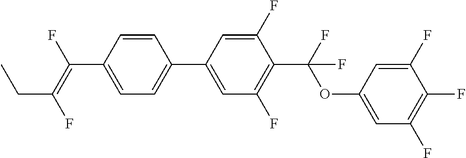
C(C1=CC=C(C2=CC(F)=C(C(OC3=CC(F)=C(F)C(F)=C3)(F)F)C(F)=C2)C=C1)(=C(F)CC)F
